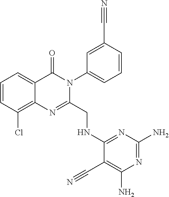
C1=CC(Cl)=C2C(=C1)C(=O)N(C1=CC=CC(C#N)=C1)C(CNC1=NC(N)=NC(N)=C1C#N)=N2
